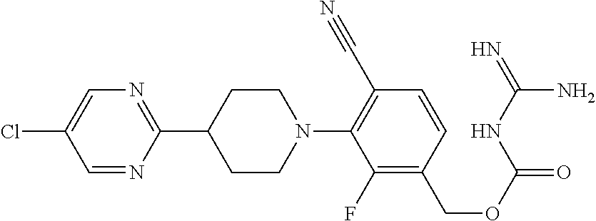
N1=C(C2CCN(C3=C(C#N)C=CC(COC(=O)NC(=N)N)=C3F)CC2)N=CC(Cl)=C1
